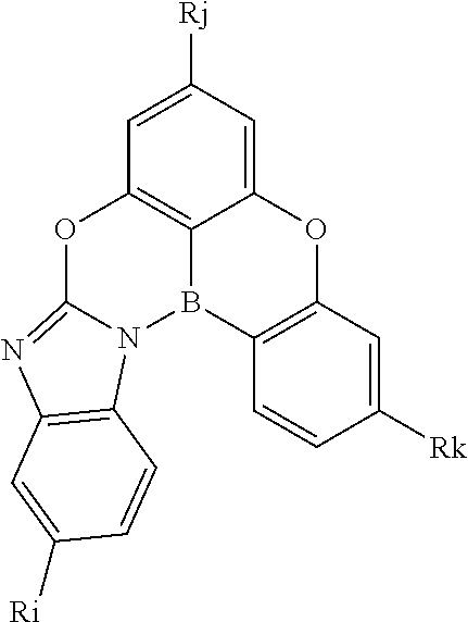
C12=CC([Rj])=CC3=C1B(C1=C(O2)C=C([Rk])C=C1)N1C(=NC2=C1C=CC([Ri])=C2)O3
